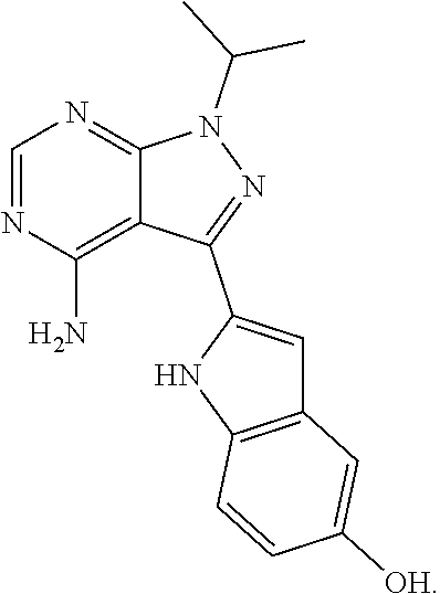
C1=NC(N)=C2C(=N1)N(C(C)C)N=C2C1=CC2=C(N1)C=CC([OH])=C2
